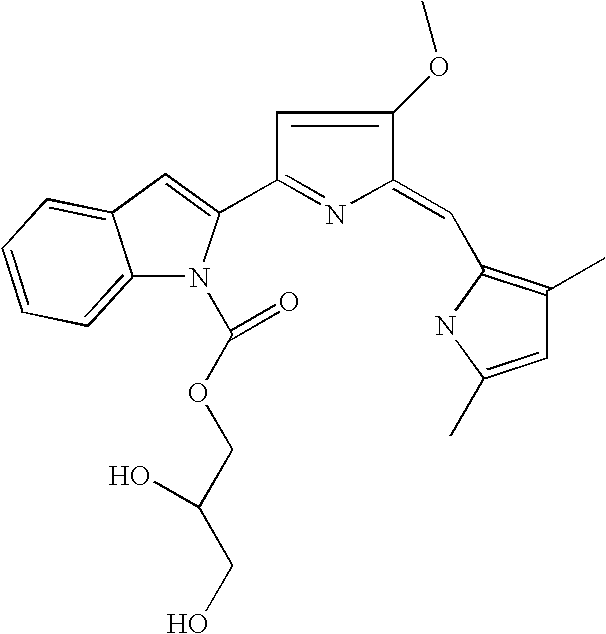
C12=CC=CC=C1C=C(C1=NC(=CC3=C(C)C=C(C)N3)C(OC)=C1)N2C(OCC(CO)O)=O
